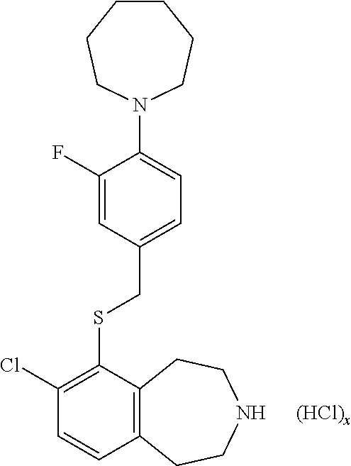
[(HCl)x].N1(C2=CC=C(CSC3=C(Cl)C=CC4=C3CCNCC4)C=C2F)CCCCCC1
